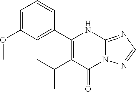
N12C(=NC=N1)NC(C1=CC(OC)=CC=C1)=C(C(C)C)C2=O
